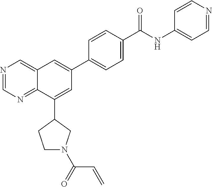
N1=CN=C2C(=C1)C=C(C1=CC=C(C(NC3=CC=NC=C3)=O)C=C1)C=C2C1CCN(C(=O)C=C)C1
